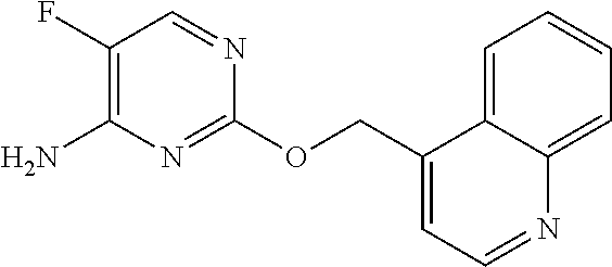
C1(OCC2=CC=NC3=CC=CC=C23)=NC(N)=C(F)C=N1
